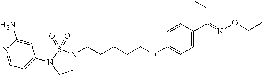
C1N(CCCCCOC2=CC=C(C(=NOCC)CC)C=C2)S(=O)(=O)N(C2=CC=NC(N)=C2)C1
